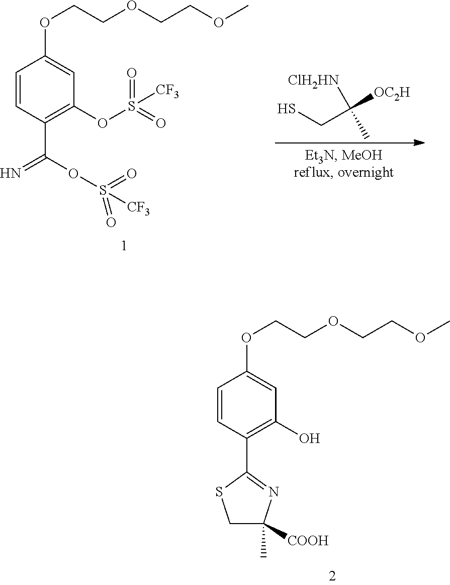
C1=CC(C2=NC(C)([COOH])CS2)=C(O)C=C1OCCOCCOC.SCC([ClH2HN])(C)[OC2H].C1=CC(C(OS([CF3])(=O)=O)=N)=C(OS(=O)(=O)[CF3])C=C1OCCOCCOC
